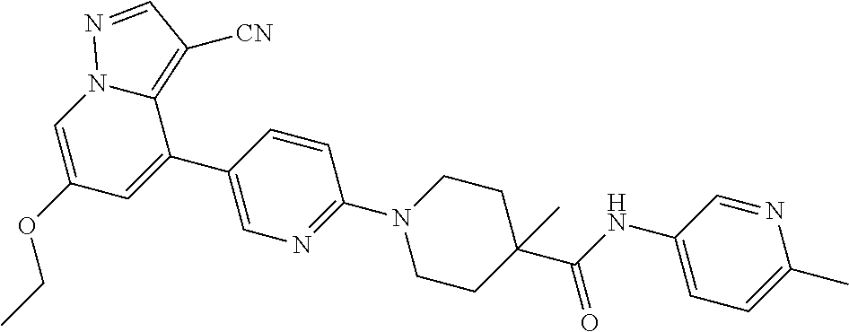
C1=C(C2=CC(OCC)=CN3C2=C([CN])C=N3)C=CC(N2CCC(C(NC3=CC=C(C)N=C3)=O)(C)CC2)=N1
